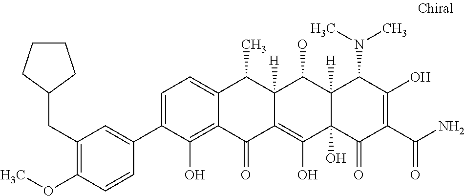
C1=C(C2=CC(CC3CCCC3)=C(OC)C=C2)C(O)=C2C(=C1)C(C)C1([H])C(=C(O)C3(O)C([H])(C1O)C(N(C)C)C(O)=C(C(N)=O)C3=O)C2=O
